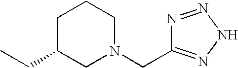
C1C(CC)CN(CC2=NNN=N2)CC1
